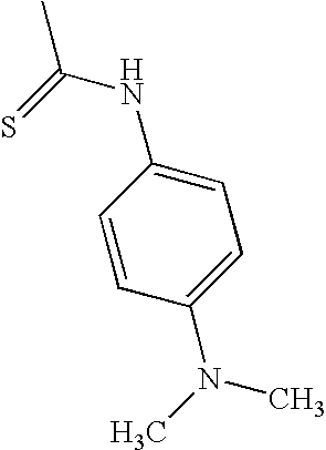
CC(=S)NC1=CC=C(N(C)C)C=C1
